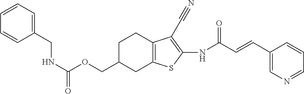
C1(CNC(=O)OCC2CC3=C(CC2)C(C#N)=C(NC(C=CC2=CN=CC=C2)=O)S3)=CC=CC=C1
